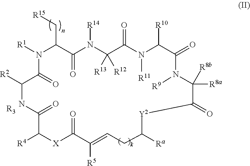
[R15]CC1N([R1])C(=O)C([R2])NC(=O)C([R4])[X]C(=O)C([R5])=CCC([Ra])[Y2]C(=O)C([R8a])([R8b])N([R9])C(=O)C([R10])N([R11])C(=O)C([R13])([R12])N([R14])C1=O.[R3]
